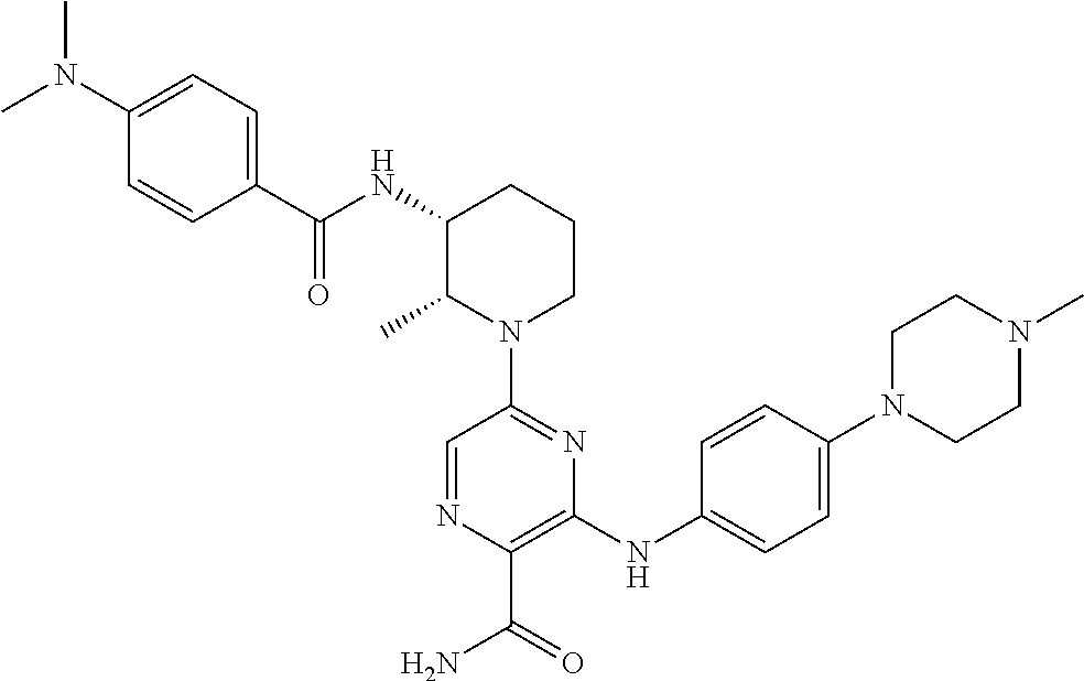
N(C1C(C)N(C2=NC(NC3=CC=C(N4CCN(C)CC4)C=C3)=C(C(N)=O)N=C2)CCC1)C(=O)C1=CC=C(N(C)C)C=C1
